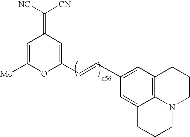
C1=C([Me])OC(C=CC2=CC3=C4C(=C2)CCCN4CCC3)=CC1=C([NC])[CN]
